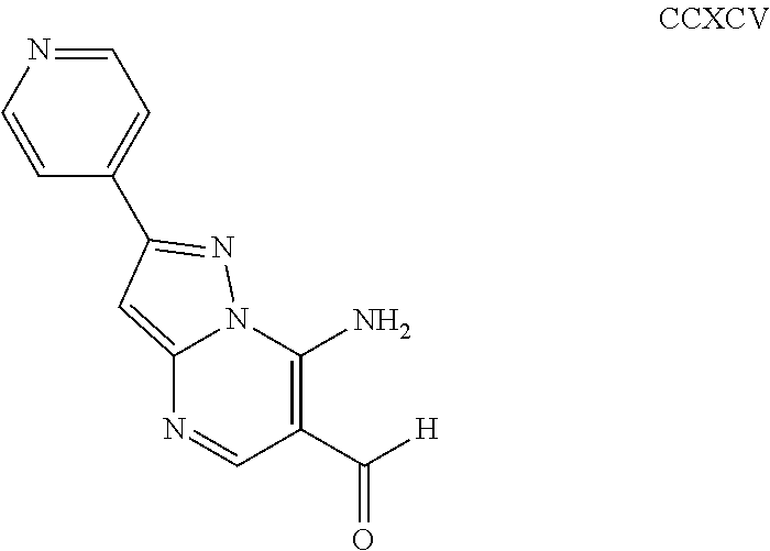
C12=CC(C3=CC=NC=C3)=NN1C(N)=C(C([H])=O)C=N2
